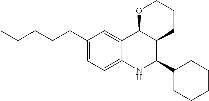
C12=CC(CCCCC)=CC=C1NC(C1CCCCC1)C1C2OCCC1
